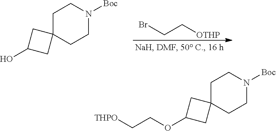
BrCC[OTHP].C1C2(CCN([Boc])C1)CC(O)C2.C1C2(CCN([Boc])C1)CC(OCC[THPO])C2
